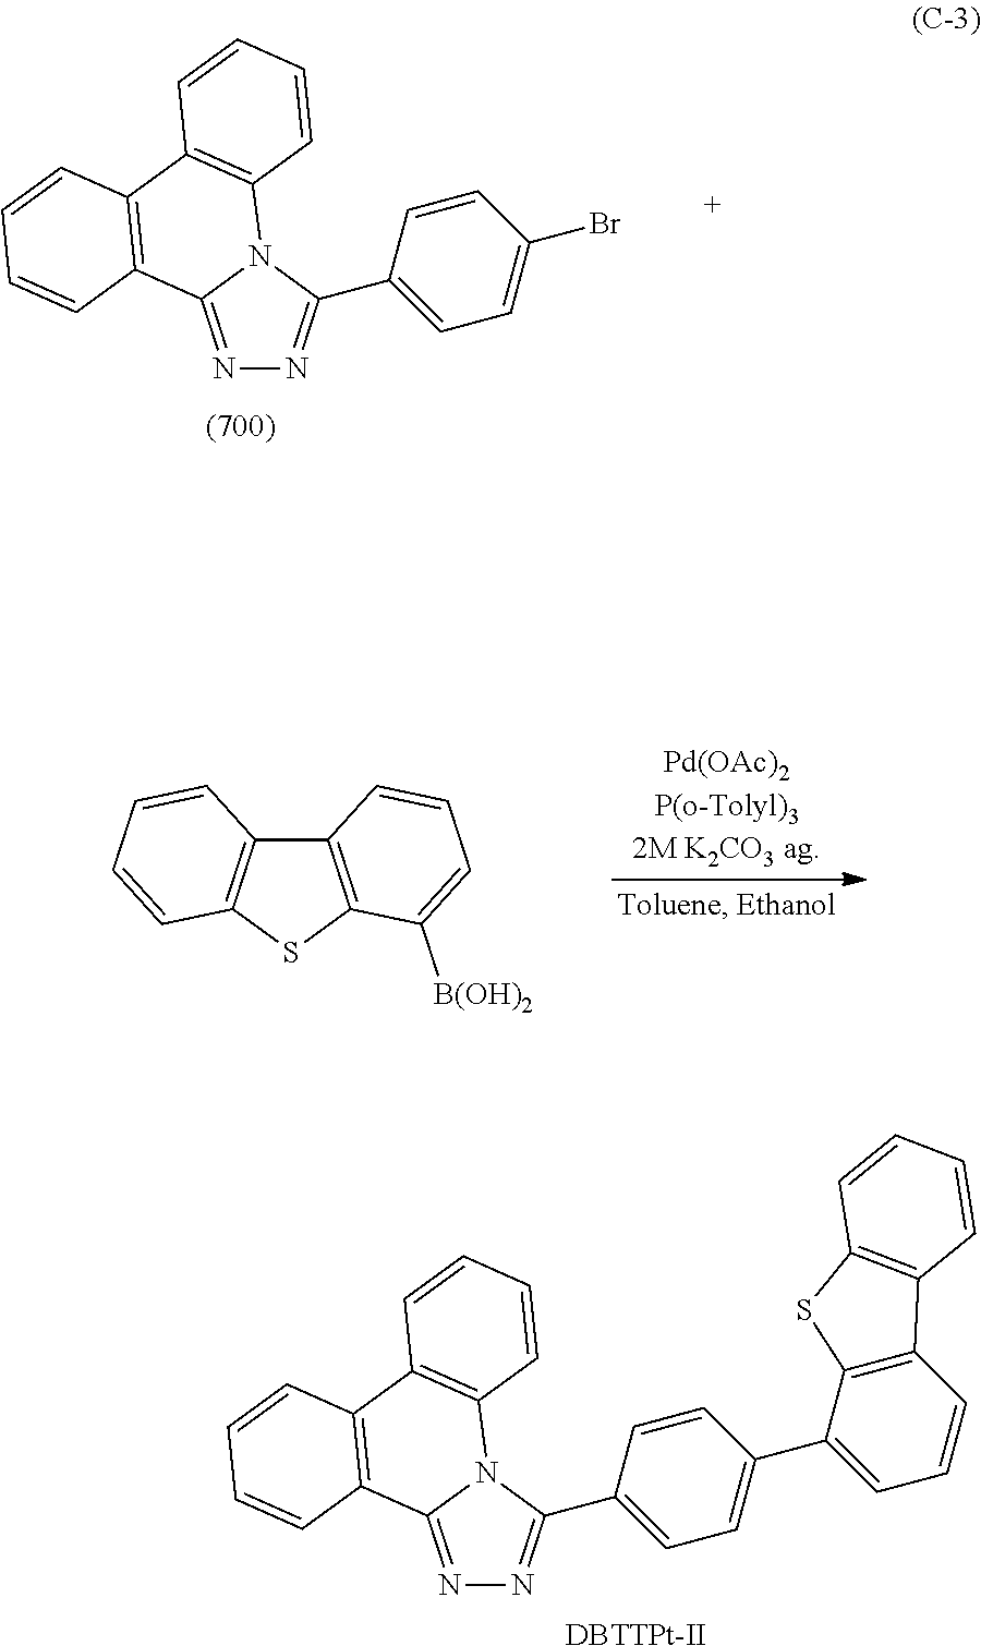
N1=C2N(C(C3=CC=C(Br)C=C3)=N1)C1=C(C3=C2C=CC=C3)C=CC=C1.C12=C(SC3=C1C=CC=C3)C([B(OH)2])=CC=C2.N1=C2N(C(C3=CC=C(C4=CC=CC5=C4SC4=C5C=CC=C4)C=C3)=N1)C1=C(C3=C2C=CC=C3)C=CC=C1.[DBTTPt-II]
